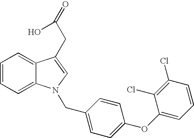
C1=CC=C2C(=C1)C(CC(=O)O)=CN2CC1=CC=C(OC2=CC=CC(Cl)=C2Cl)C=C1
